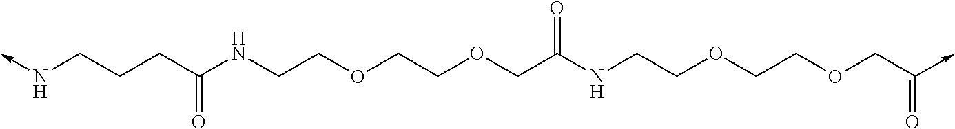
N(->C)CCCC(NCCOCCOCC(NCCOCCOCC(->C)=O)=O)=O
